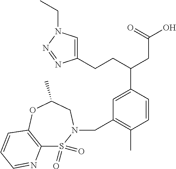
C1=C(CCC(CC(O)=O)C2=CC(CN3S(=O)(=O)C4=C(OC(C)C3)C=CC=N4)=C(C)C=C2)N=NN1CC
